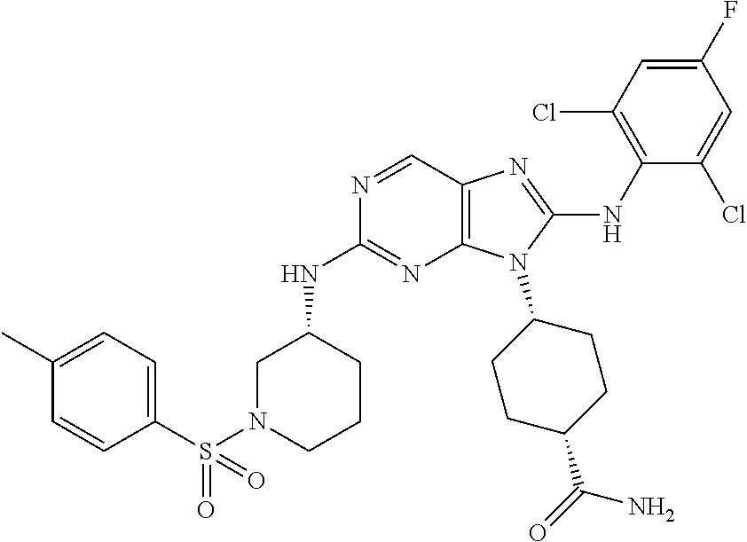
N1=CC2=C(N=C1NC1CN(S(C3=CC=C(C)C=C3)(=O)=O)CCC1)N(C1CCC(C(=O)N)CC1)C(NC1=C(Cl)C=C(F)C=C1Cl)=N2
